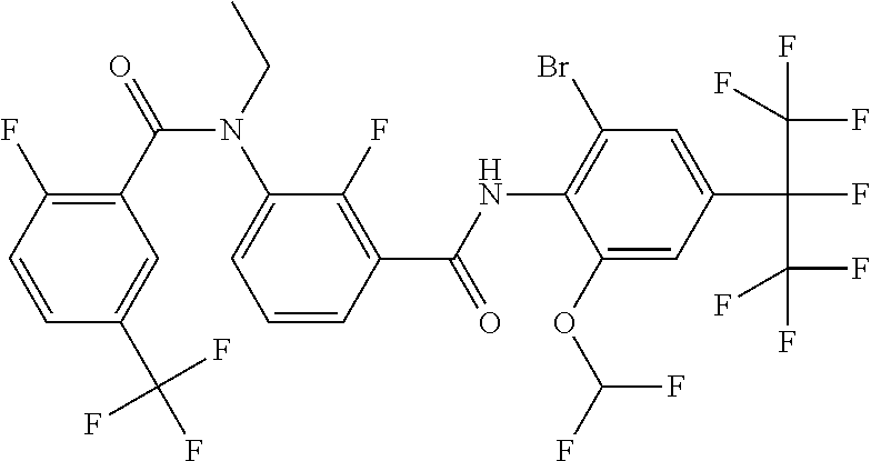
C1=CC(F)=C(C(=O)N(C2=CC=CC(C(NC3=C(Br)C=C(C(C(F)(F)F)(C(F)(F)F)F)C=C3OC(F)F)=O)=C2F)CC)C=C1C(F)(F)F
